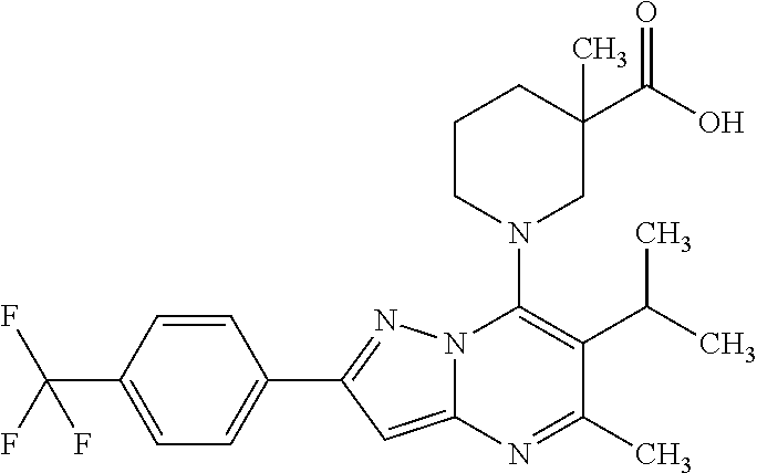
C1=CC(C(F)(F)F)=CC=C1C1=NN2C(=C1)N=C(C)C(C(C)C)=C2N1CC(C(O)=O)(C)CCC1
